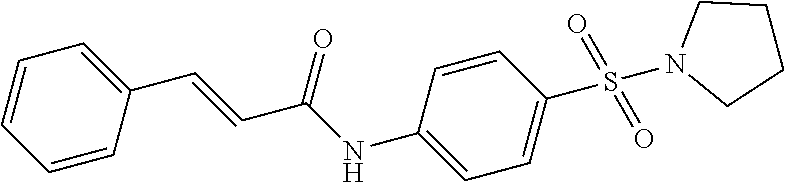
C1=CC=CC(C=CC(NC2=CC=C(S(=O)(=O)N3CCCC3)C=C2)=O)=C1
